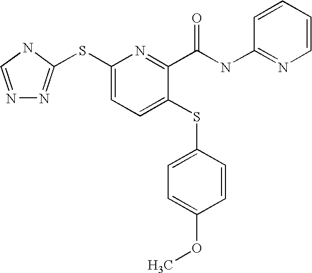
C1(SC2=NN=CN2)=CC=C(SC2=CC=C(OC)C=C2)C(C(=O)NC2=NC=CC=C2)=N1
